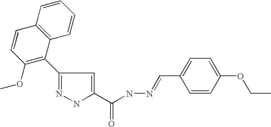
N1=C(C2=C(OC)C=CC3=C2C=CC=C3)C=C(C(NN=CC2=CC=C(OCC)C=C2)=O)N1
